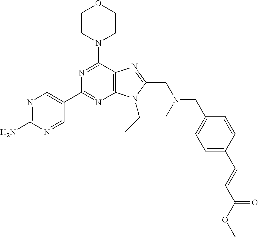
C1CN(C2=NC(C3=CN=C(N)N=C3)=NC3=C2N=C(CN(CC2=CC=C(C=CC(OC)=O)C=C2)C)N3CC)CCO1
